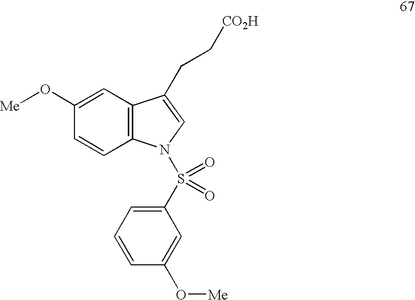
C1(O[Me])=CC2=C(C=C1)N(S(C1=CC=CC(O[Me])=C1)(=O)=O)C=C2CC[CO2H]
